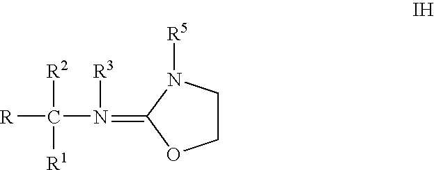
C1CN([R5])C(=N(C([R])([R2])[R1])[R3])O1
